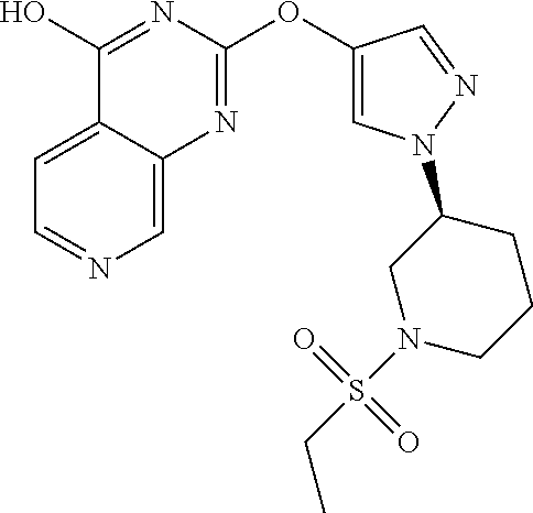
C1=C2C(=CC=N1)C(O)=NC(OC1=CN(C3CN(S(CC)(=O)=O)CCC3)N=C1)=N2
